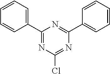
C1=CC(C2=NC(Cl)=NC(C3=CC=CC=C3)=N2)=CC=C1
